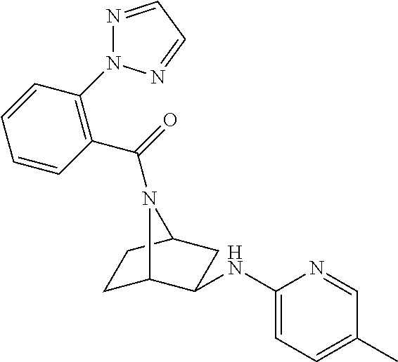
C1C2C(NC3=CC=C(C)C=N3)CC(C1)N2C(=O)C1=C(N2N=CC=N2)C=CC=C1
